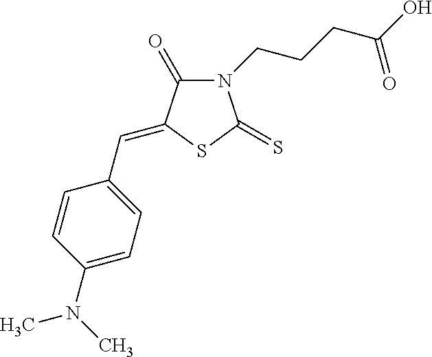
N1(CCCC(O)=O)C(=O)C(=CC2=CC=C(N(C)C)C=C2)SC1=S
